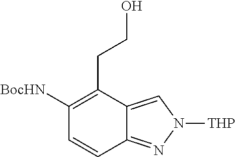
C1([BocHN])=C(CCO)C2=CN([THP])N=C2C=C1
